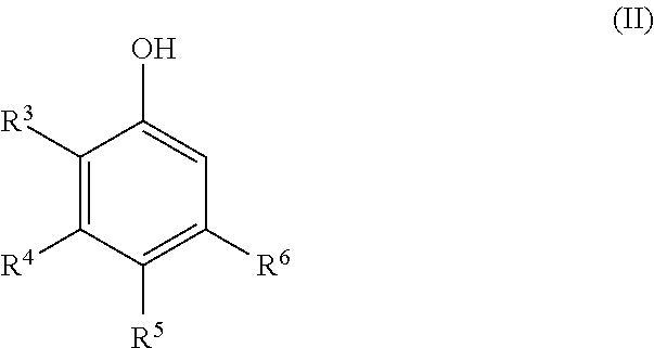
C1([R3])=C([R4])C([R5])=C([R6])C=C1O
